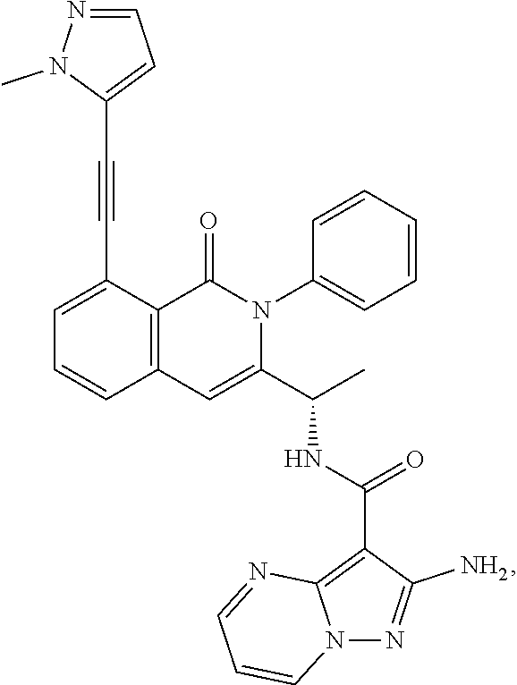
C1=C(C#CC2=CC=NN2C)C2=C(C=C1)C=C(C(C)NC(=O)C1=C3N(N=C1N)C=CC=N3)N(C1=CC=CC=C1)C2=O
